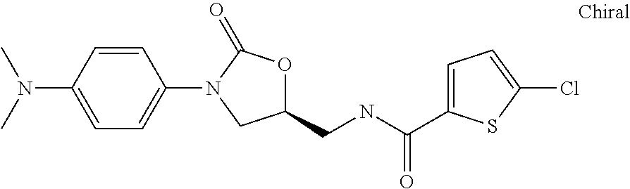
C1=CC(N(C)C)=CC=C1N1C(=O)OC(CNC(=O)C2=CC=C(Cl)S2)C1
